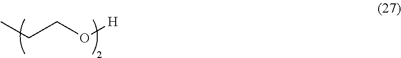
CCCO[H]
